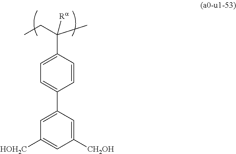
C1=CC(C(C)(CC)[Ra])=CC=C1C1=CC([HOH2C])=CC([CH2OH])=C1
